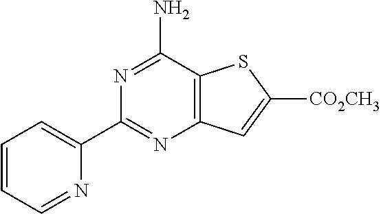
C1=CC=NC(C2=NC3=C(C(N)=N2)SC([CO2CH3])=C3)=C1
